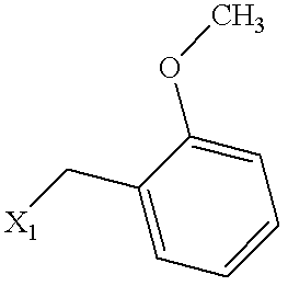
C1=C(C[X1])C(OC)=CC=C1
